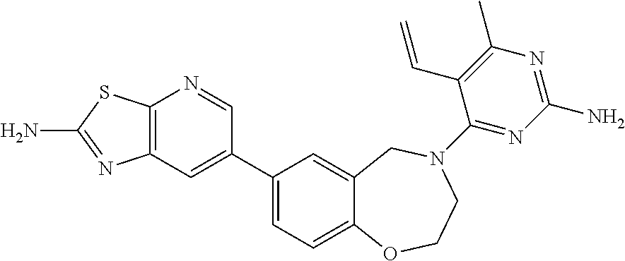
C12=C(C=C(C3=CC=C4C(=C3)CN(C3=NC(N)=NC(C)=C3C=C)CCO4)C=N1)N=C(N)S2
